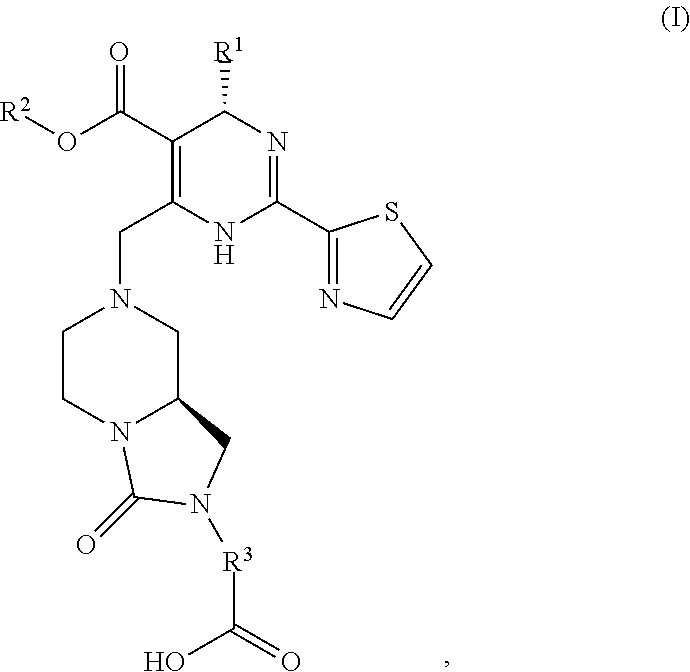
[R1]C1N=C(C2=NC=CS2)NC(CN2CC3N(CC2)C(=O)N([R3]C(=O)O)C3)=C1C(O[R2])=O
